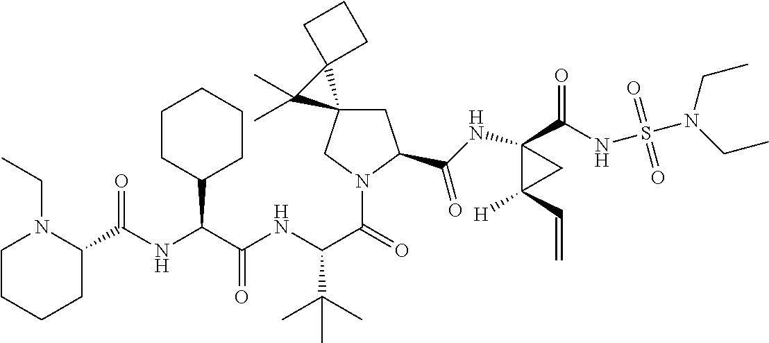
C1CCCC(C(NC(C(NC(C(=O)N2CC3(CC2C(NC2(C(=O)NS(N(CC)CC)(=O)=O)C([H])(C=C)C2)=O)C2(C3(C)C)CCC2)C(C)(C)C)=O)C2CCCCC2)=O)N1CC
